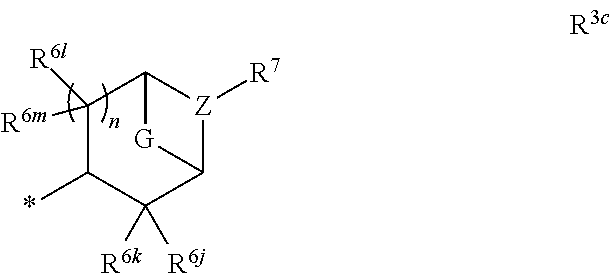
C1([R6m])([R6l])C(*)C([R6j])([R6k])C2[Z]([R7])C1[G]2
